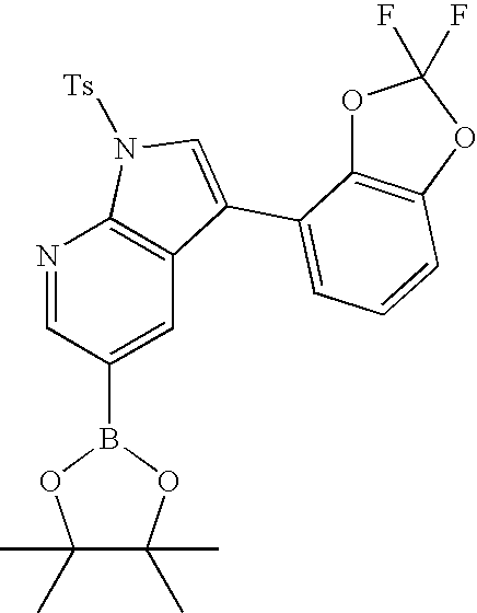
N1=CC(B2OC(C)(C)C(C)(C)O2)=CC2=C1N([Ts])C=C2C1=CC=CC2=C1OC(F)(F)O2
